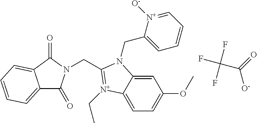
C1=C2C(=CC=C1OC)[N+](CC)=C(CN1C(=O)C3=CC=CC=C3C1=O)N2CC1=CC=CC=[N+]1[O-].C([O-])(=O)C(F)(F)F
